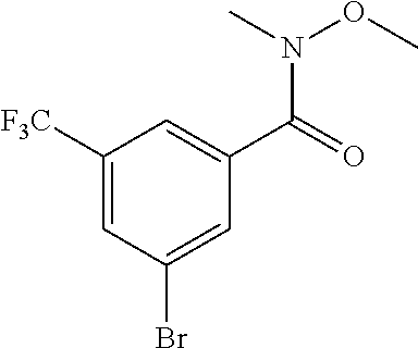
C1([F3C])=CC(Br)=CC(C(N(OC)C)=O)=C1
